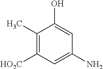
C1(C)=C([HO2C])C=C(N)C=C1O
